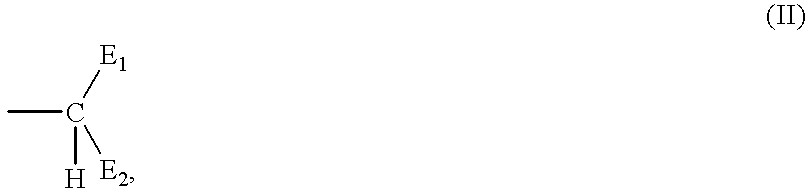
CC([H])([E1])[E2]
